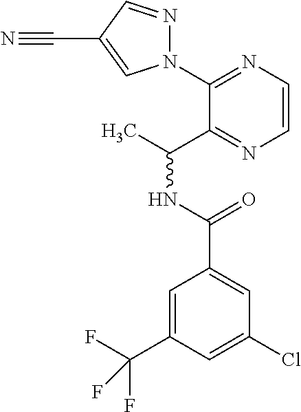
C1(N2N=CC(C#N)=C2)=NC=CN=C1C(C)NC(=O)C1=CC(Cl)=CC(C(F)(F)F)=C1
